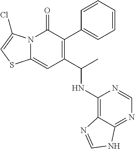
C1=CC=C(C2=C(C(C)NC3=C4C(=NC=N3)NC=N4)C=C3N(C2=O)C(Cl)=CS3)C=C1
